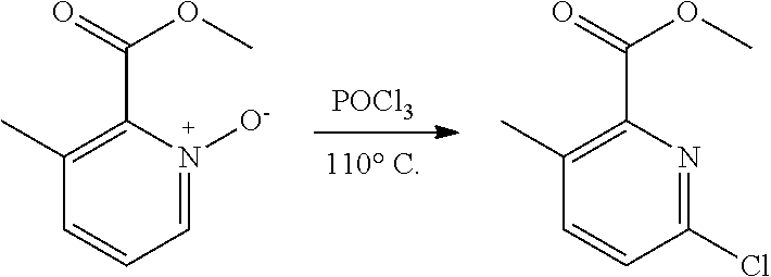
C1=CC(Cl)=NC(C(=O)OC)=C1C.C1=CC=N([O-])C(C(=O)OC)=C1C.[POCl3]
